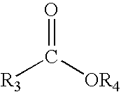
O=C([OR4])[R3]
